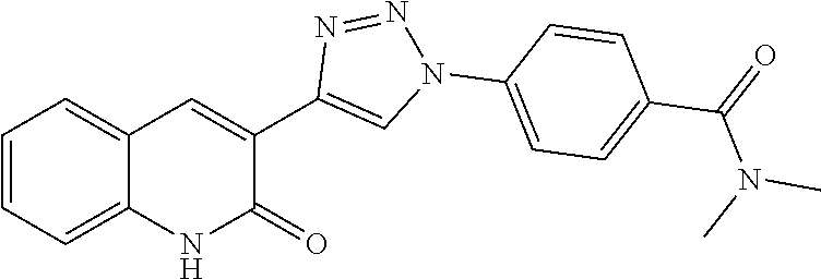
C12=CC=CC=C1C=C(C1=CN(C3=CC=C(C(=O)N(C)C)C=C3)N=N1)C(=O)N2
